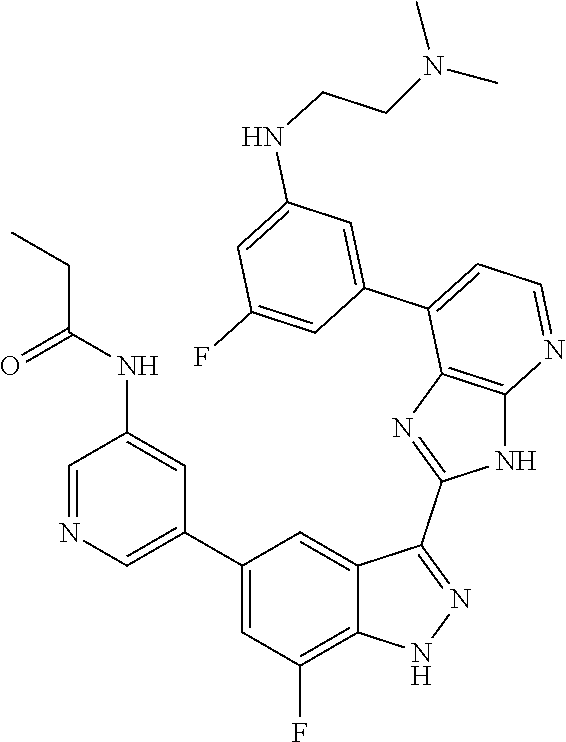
C1=NC=C(C2=CC(F)=C3C(=C2)C(C2=NC4=C(N2)N=CC=C4C2=CC(NCCN(C)C)=CC(F)=C2)=NN3)C=C1NC(=O)CC
